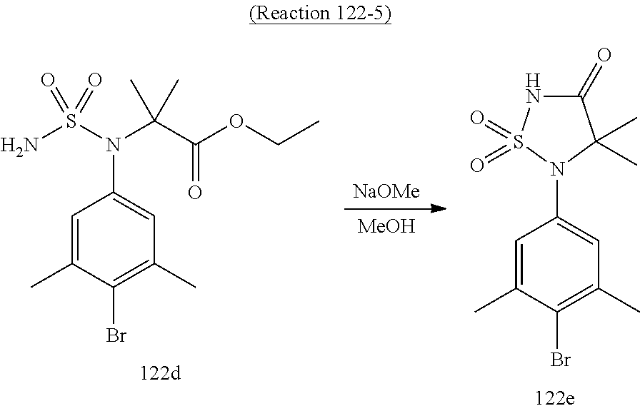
[NaOMe].[MeOH].C1=C(C)C(Br)=C(C)C=C1N1C(C)(C)C(=O)NS1(=O)=O.C1=C(C)C(Br)=C(C)C=C1N(S(N)(=O)=O)C(C(OCC)=O)(C)C
